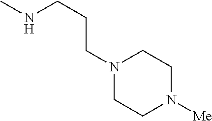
CNCCCN1CCN([Me])CC1
